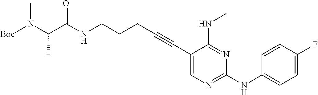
[Boc]N(C(C(NCCCC#CC1=CN=C(NC2=CC=C(F)C=C2)N=C1NC)=O)C)C
